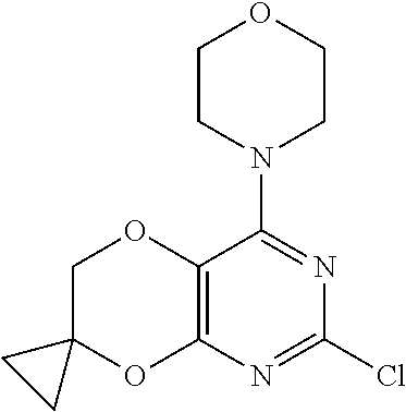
C12=C(N=C(Cl)N=C1N1CCOCC1)OC1(CO2)CC1
